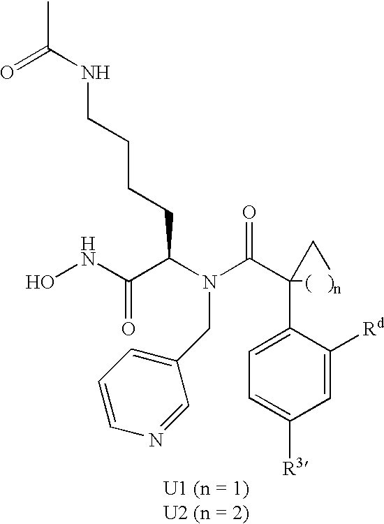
ONC(C(N(C(C1(C2=CC=C([R3])C=C2[Rd])[(   )n]C1)=O)CC1=CC=CN=C1)CCCCNC(C)=O)=O
